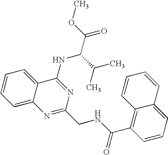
C1=CC=C2C(=C1)C(NC(C(C)C)C(=O)OC)=NC(CNC(=O)C1=C3C(=CC=C1)C=CC=C3)=N2
